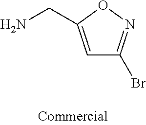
C1=C(CN)ON=C1Br
